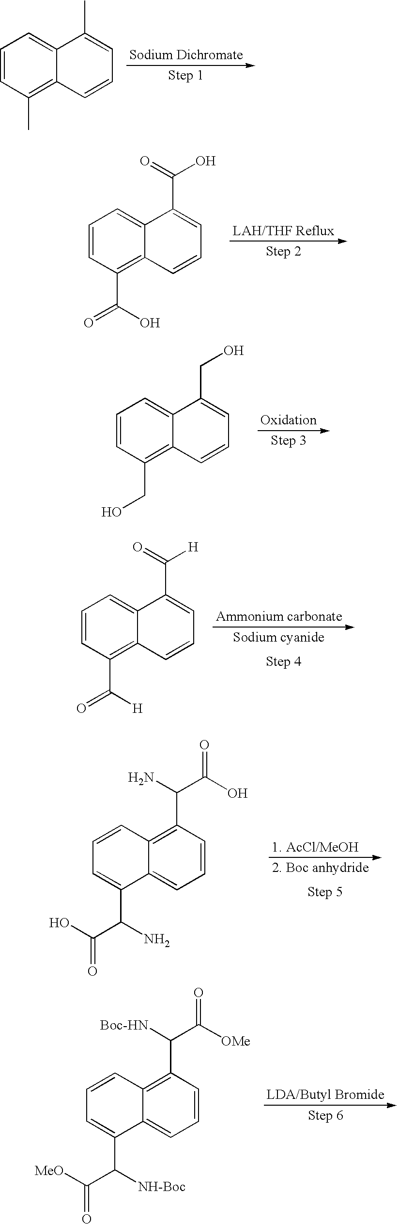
C1=CC(C)=C2C(=C1)C(C)=CC=C2.C1=CC(C(O)=O)=C2C(=C1)C(C(=O)O)=CC=C2.C1=CC(CO)=C2C(=C1)C(CO)=CC=C2.C1=CC(C([H])=O)=C2C(=C1)C(C(=O)[H])=CC=C2.C1=CC2=C(C(N)C(O)=O)C=CC=C2C(C(N)C(O)=O)=C1.C1=CC2=C(C([Boc-HN])C([OMe])=O)C=CC=C2C(C([NH-Boc])C([MeO])=O)=C1
